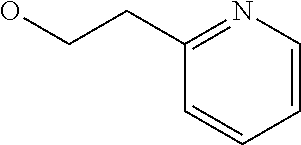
C1=CN=C(CCO)C=C1
